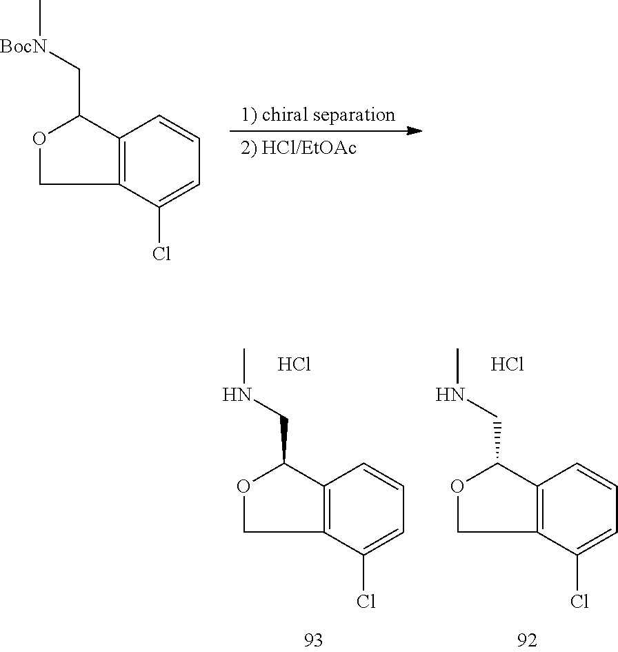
C12=C(C(Cl)=CC=C1)COC2CNC.Cl.C12=C(C(Cl)=CC=C1)COC2CNC.Cl.C12=C(C(Cl)=CC=C1)COC2C[BocN]C
